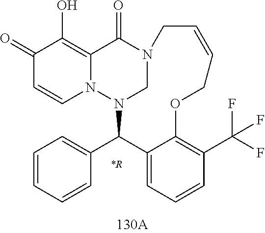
C1(=O)C=CN2C(=C1O)C(=O)N1CN2C(C2=CC=CC=C2)C2=CC=CC(C(F)(F)F)=C2OCC=CC1
